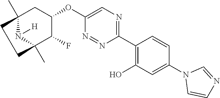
C1(C2=C(O)C=C(N3C=CN=C3)C=C2)=NC=C(OC2CC3(C)N([H])C(C)(C2F)CC3)N=N1
